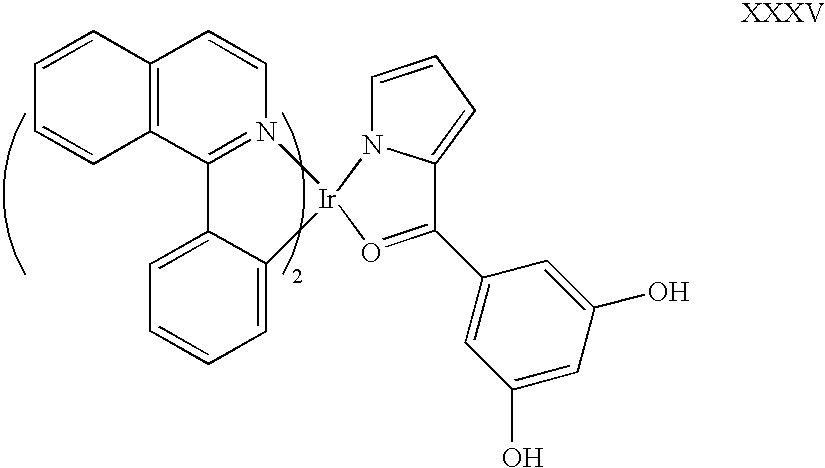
C12=C(C3=N(C=C1)[Ir]1(N4C=CC=C4C(C4=CC(O)=CC(O)=C4)=O1)C1=CC=CC=C31)C=CC=C2
